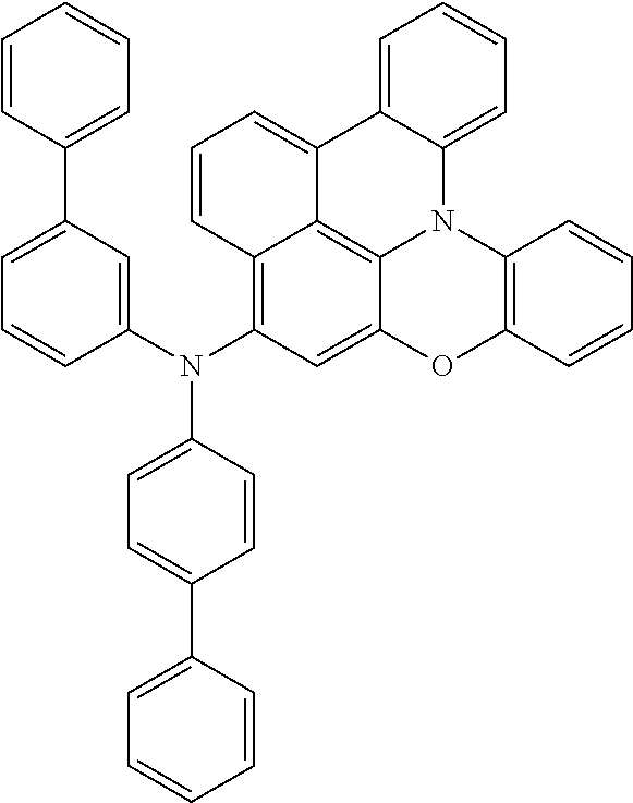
C1=CC=C2C(=C1)C1=CC=CC3=C(N(C4=CC(C5=CC=CC=C5)=CC=C4)C4=CC=C(C5=CC=CC=C5)C=C4)C=C4C(=C13)N2C1=C(O4)C=CC=C1
